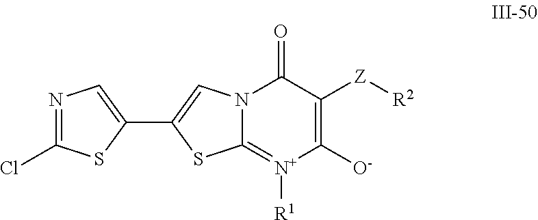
C1([O-])=C([Z][R2])C(=O)N2C(=[N+]1[R1])SC(C1=CN=C(Cl)S1)=C2
